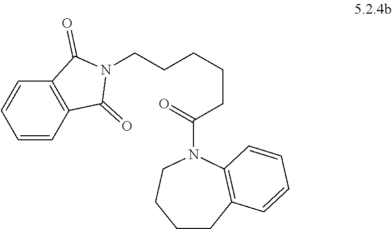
C1=CC2=C(C=C1)C(=O)N(CCCCCC(N1CCCCC3=C1C=CC=C3)=O)C2=O
